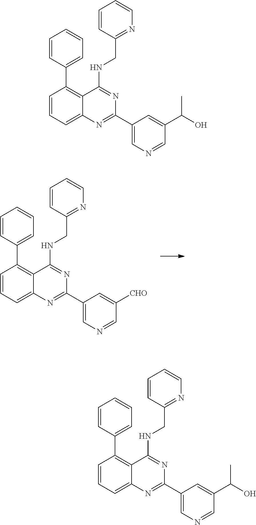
C1=CC=C2C(=C1C1=CC=CC=C1)C(NCC1=NC=CC=C1)=NC(C1=CN=CC([CHO])=C1)=N2.C1=CC=C2C(=C1C1=CC=CC=C1)C(NCC1=NC=CC=C1)=NC(C1=CN=CC(C(O)C)=C1)=N2.C1=CC=C2C(=C1C1=CC=CC=C1)C(NCC1=NC=CC=C1)=NC(C1=CN=CC(C(O)C)=C1)=N2
